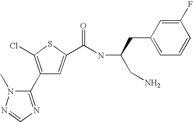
C1(C2=NC=NN2C)=C(Cl)SC(C(NC(CN)CC2=CC=CC(F)=C2)=O)=C1
